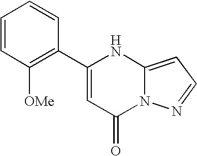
C1(C2=CC(=O)N3C(=CC=N3)N2)=C([OMe])C=CC=C1
